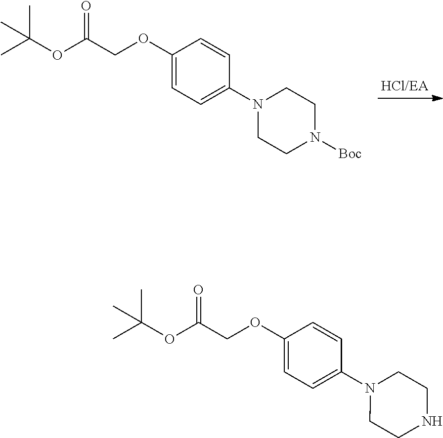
C1(OCC(OC(C)(C)C)=O)=CC=C(N2CCNCC2)C=C1.C1(OCC(OC(C)(C)C)=O)=CC=C(N2CCN([Boc])CC2)C=C1
